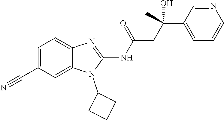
C1=C(C#N)C=C2C(=C1)N=C(NC(=O)CC(C1=CC=CN=C1)(O)C)N2C1CCC1
